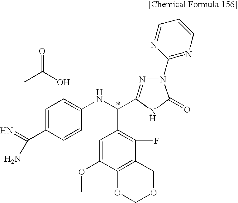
CC(O)=O.C1=C(OC)C2=C(C(F)=C1C(NC1=CC=C(C(=N)N)C=C1)C1=NN(C3=NC=CC=N3)C(=O)N1)COCO2
